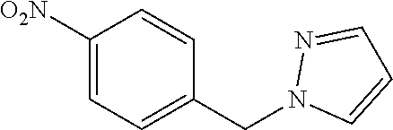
C1([O2N])=CC=C(CN2C=CC=N2)C=C1
